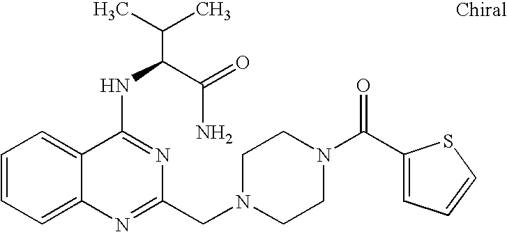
C1=CC=C2C(=C1)C(NC(C(N)=O)C(C)C)=NC(CN1CCN(C(C3=CC=CS3)=O)CC1)=N2
